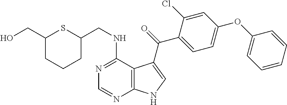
N1=C(NCC2SC(CO)CCC2)C2=C(N=C1)NC=C2C(=O)C1=CC=C(OC2=CC=CC=C2)C=C1Cl
